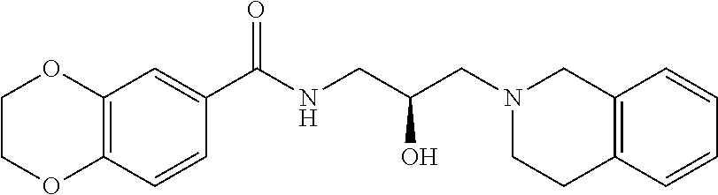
C12=C(C=CC(C(NCC(CN3CCC4=C(C3)C=CC=C4)O)=O)=C1)OCCO2
